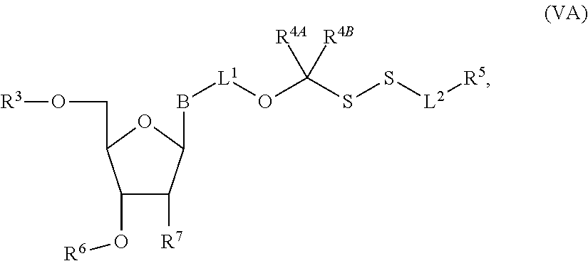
C1(O[R6])C([R7])C(B[L1]OC(SS[L2][R5])([R4B])[R4A])OC1CO[R3]
